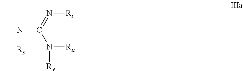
N(C)(C(=N[Rt])N([Rv])[Ru])[Rs]
